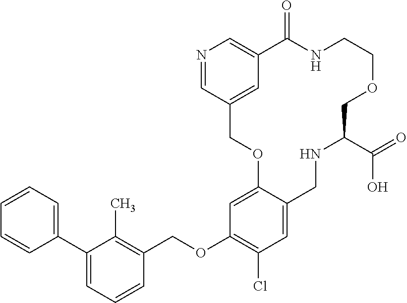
C1=CC=C(C2=CC=CC(COC3=C(Cl)C=C4C(=C3)OCC3=CC(=CN=C3)C(=O)NCCOCC(C(=O)O)NC4)=C2C)C=C1
